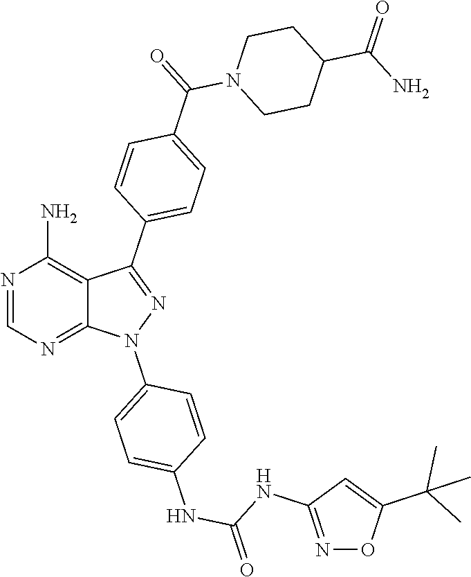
N1=CN=C2C(=C1N)C(C1=CC=C(C(N3CCC(C(N)=O)CC3)=O)C=C1)=NN2C1=CC=C(NC(=O)NC2=NOC(C(C)(C)C)=C2)C=C1
